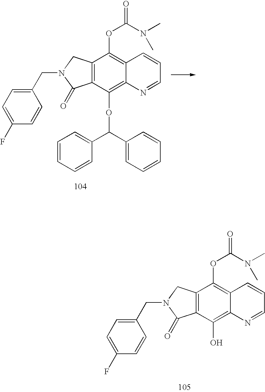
C12=C(CN(CC3=CC=C(F)C=C3)C1=O)C(OC(N(C)C)=O)=C1C(=C2OC(C2=CC=CC=C2)C2=CC=CC=C2)N=CC=C1.C12=C(CN(CC3=CC=C(F)C=C3)C1=O)C(OC(N(C)C)=O)=C1C(=C2O)N=CC=C1
